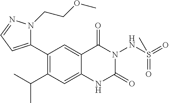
C1(C2=CC=NN2CCOC)=C(C(C)C)C=C2C(=C1)C(=O)N(NS(=O)(=O)C)C(=O)N2
